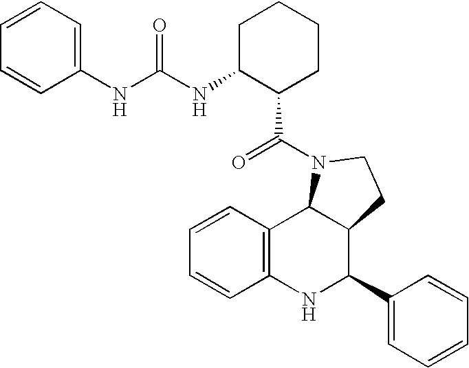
C12=C(NC(C3=CC=CC=C3)C3C1N(C(=O)C1CCCCC1NC(=O)NC1=CC=CC=C1)CC3)C=CC=C2
